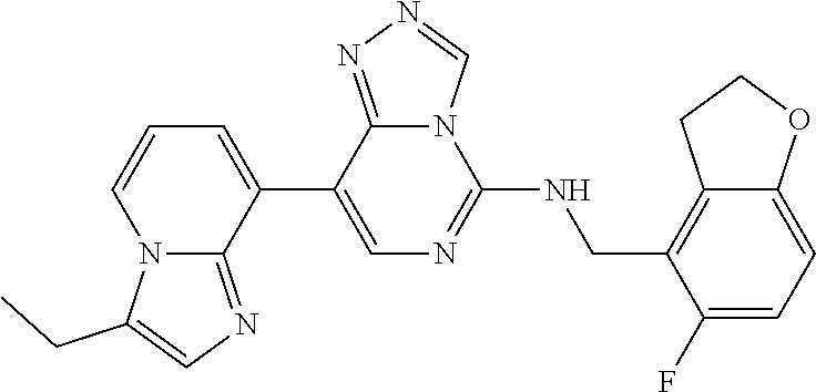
C1(C2=CC=CN3C2=NC=C3CC)=CN=C(NCC2=C3C(=CC=C2F)OCC3)N2C1=NN=C2
